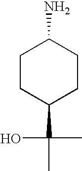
C1CC(C(C)(O)C)CCC1N
